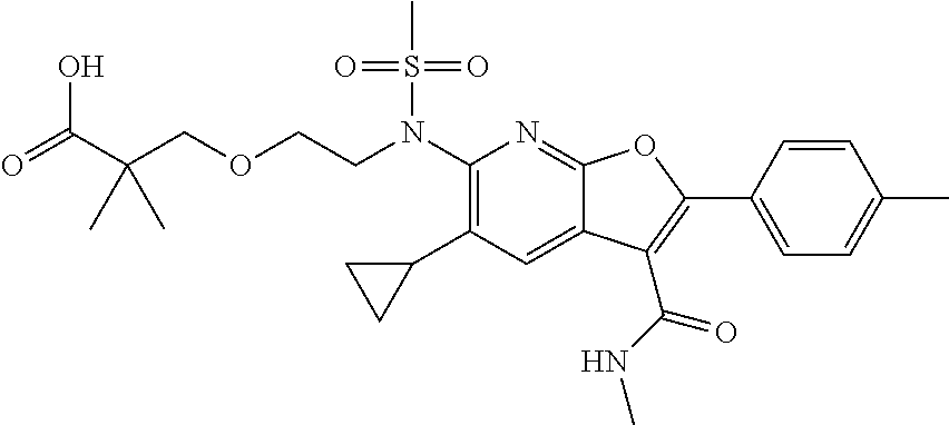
O=C(C(COCCN(C1=C(C2CC2)C=C2C(=N1)OC(C1=CC=C(C)C=C1)=C2C(=O)NC)S(C)(=O)=O)(C)C)O
